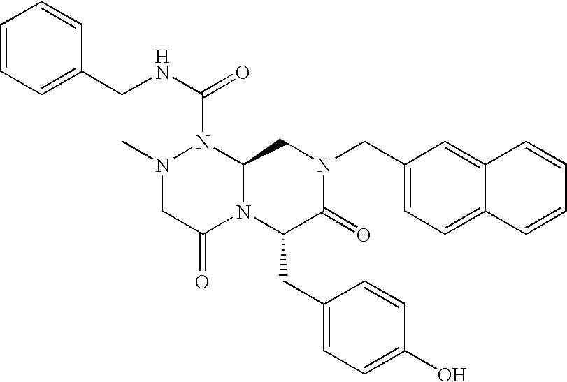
N1(C(NCC2=CC=CC=C2)=O)N(C)CC(=O)N2C1CN(CC1=CC=C3C(=C1)C=CC=C3)C(=O)C2CC1=CC=C(O)C=C1
